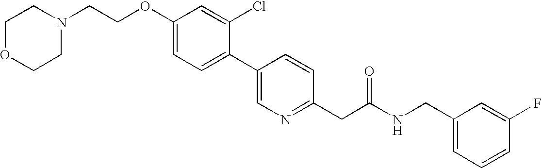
C1OCCN(CCOC2=CC=C(C3=CN=C(CC(NCC4=CC=CC(F)=C4)=O)C=C3)C(Cl)=C2)C1
